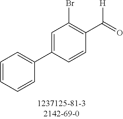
C1=C(C2=CC=CC=C2)C=CC(C([H])=O)=C1Br
